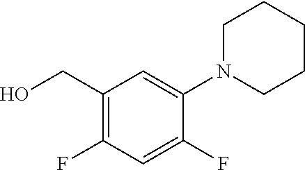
C1(CO)=C(F)C=C(F)C(N2CCCCC2)=C1
